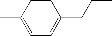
C1=C(C)C=CC(CC=C)=C1
